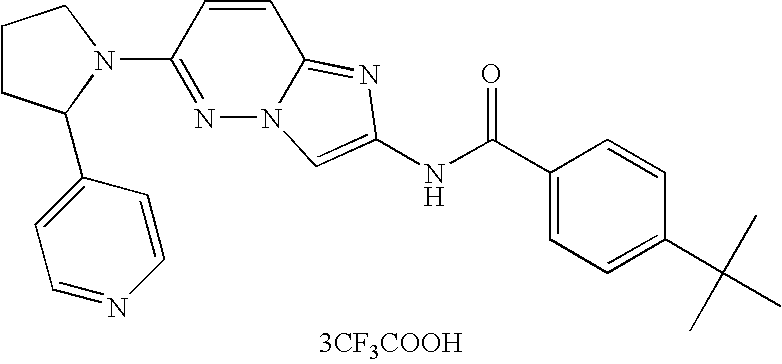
[3CF3COOH].N1=C(N2CCCC2C2=CC=NC=C2)C=CC2=NC(NC(=O)C3=CC=C(C(C)(C)C)C=C3)=CN12
